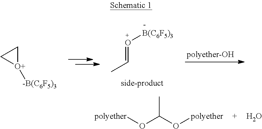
O(=CC)[B(C6F5)3].[O+]1([-B(C6F5)3])CC1.[polyether]OC(O[polyether])C.O
